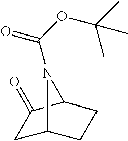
C1C2CCC(C1=O)N2C(OC(C)(C)C)=O
